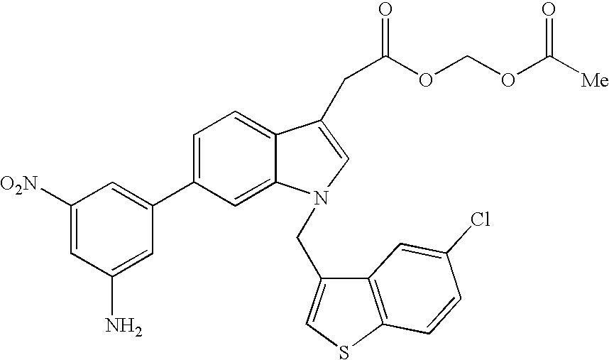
C1(C2=CC([O2N])=CC(N)=C2)=CC=C2C(=C1)N(CC1=CSC3=C1C=C(Cl)C=C3)C=C2CC(OCOC([Me])=O)=O
